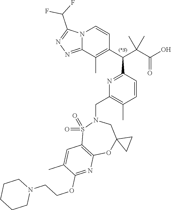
C1(C(C(C(O)=O)(C)C)C2=NC(CN3CC4(OC5=C(S3(=O)=O)C=C(C)C(OCCN3CCCCC3)=N5)CC4)=C(C)C=C2)=C(C)C2=NN=C(C(F)F)N2C=C1
